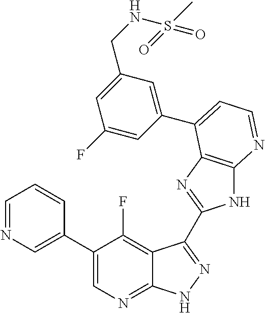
C1=NC=C(C2=CN=C3C(=C2F)C(C2=NC4=C(N2)N=CC=C4C2=CC(CNS(C)(=O)=O)=CC(F)=C2)=NN3)C=C1
